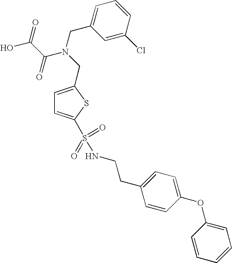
C1=C(CN(CC2=CC=CC(Cl)=C2)C(C(O)=O)=O)SC(S(NCCC2=CC=C(OC3=CC=CC=C3)C=C2)(=O)=O)=C1
